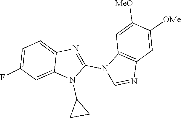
N1(C2=NC3=CC=C(F)C=C3N2C2CC2)C=NC2=C1C=C([MeO])C([OMe])=C2
